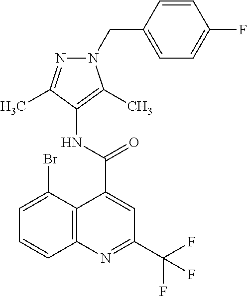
C12=C(N=C(C(F)(F)F)C=C1C(=O)NC1=C(C)N(CC3=CC=C(F)C=C3)N=C1C)C=CC=C2Br
